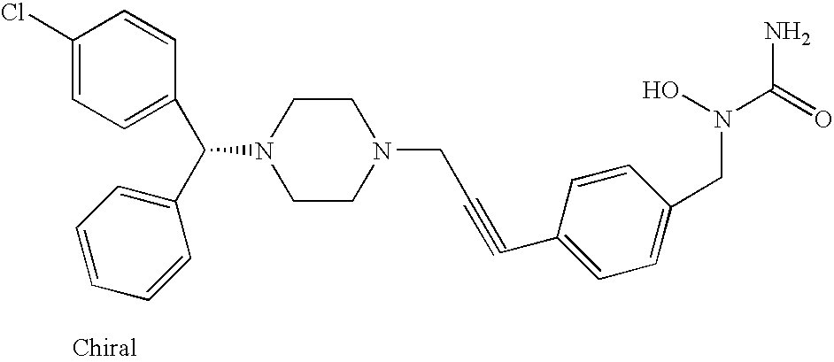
C1CN(CC#CC2=CC=C(CN(C(=O)N)O)C=C2)CCN1C(C1=CC=CC=C1)C1=CC=C(Cl)C=C1
